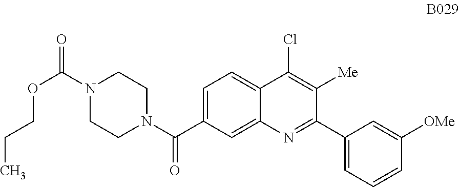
C1=C(C(N2CCN(C(=O)OCCC)CC2)=O)C=C2C(=C1)C(Cl)=C([Me])C(C1=CC=CC([OMe])=C1)=N2
